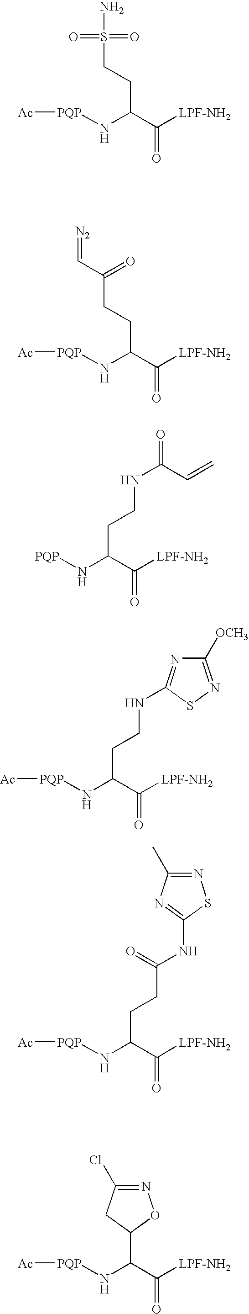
NS(=O)(=O)CCC(C([LPF-NH2])=O)N[PQP][Ac].C(CCC(C([LPF-NH2])=O)N[PQP][Ac])(C=[N2])=O.O=C(C=C)NCCC(N[PQP])C([LPF-NH2])=O.C1([OCH3])=NSC(NCCC(C([LPF-NH2])=O)N[PQP][Ac])=N1.N1=C(C)N=C(NC(=O)CCC(C([LPF-NH2])=O)N[PQP][Ac])S1.N1=C(Cl)CC(C(N[PQP][Ac])C([LPF-NH2])=O)O1
